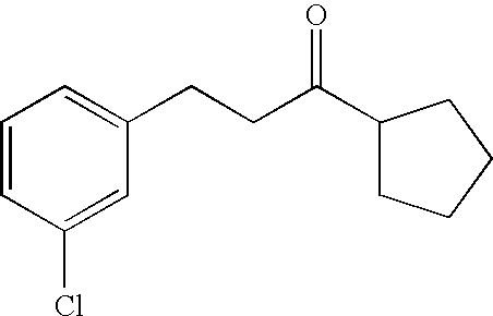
C1=CC=C(CCC(C2CCCC2)=O)C=C1Cl
